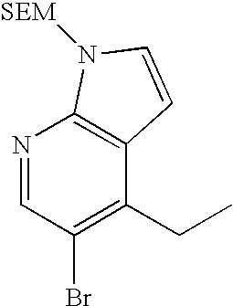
N1=CC(Br)=C(CC)C2=C1N([SEM])C=C2
